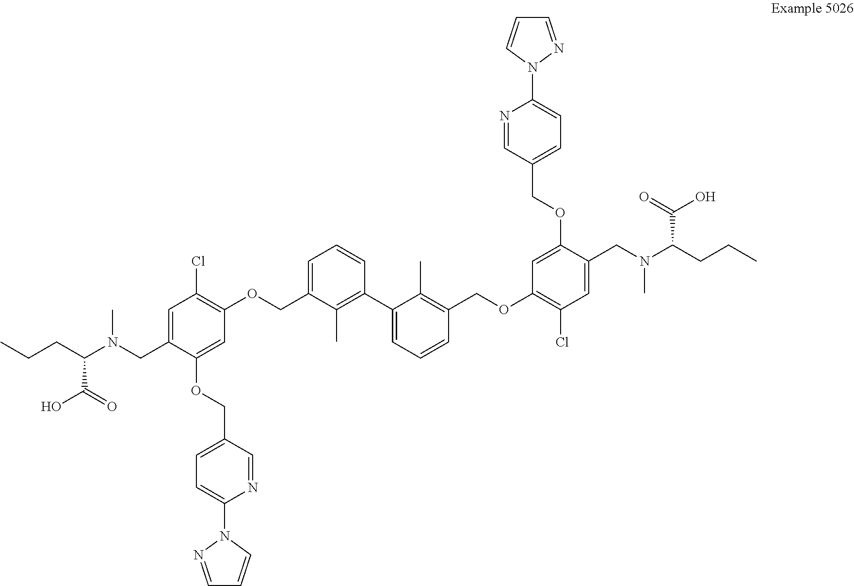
C(C(N(CC1=CC(Cl)=C(OCC2=CC=CC(C3=CC=CC(COC4=C(Cl)C=C(CN(C(CCC)C(O)=O)C)C(OCC5=CC=C(N6N=CC=C6)N=C5)=C4)=C3C)=C2C)C=C1OCC1=CC=C(N2N=CC=C2)N=C1)C)C(O)=O)CC
